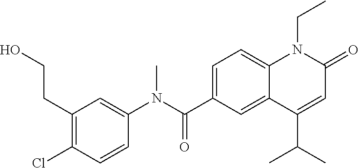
C1(N(C(C2=CC=C3C(=C2)C(C(C)C)=CC(=O)N3CC)=O)C)=CC(CCO)=C(Cl)C=C1
